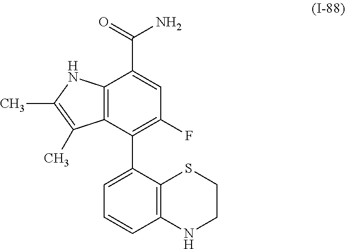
C12=C(C(C3=CC=CC4=C3SCCN4)=C(F)C=C1C(=O)N)C(C)=C(C)N2
